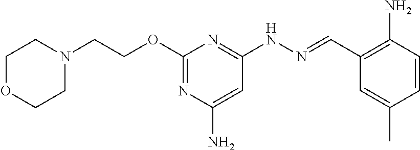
N1(CCOC2=NC(N)=CC(NN=CC3=C(N)C=CC(C)=C3)=N2)CCOCC1
